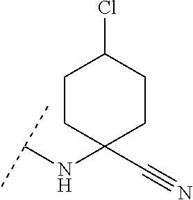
C(NC1(C#N)CCC(Cl)CC1)(C)C
